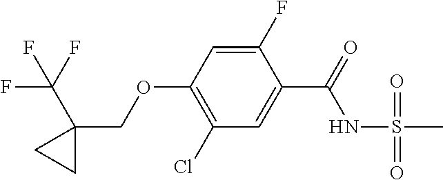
C1(Cl)=C(OCC2(C(F)(F)F)CC2)C=C(F)C(C(=O)NS(=O)(C)=O)=C1
